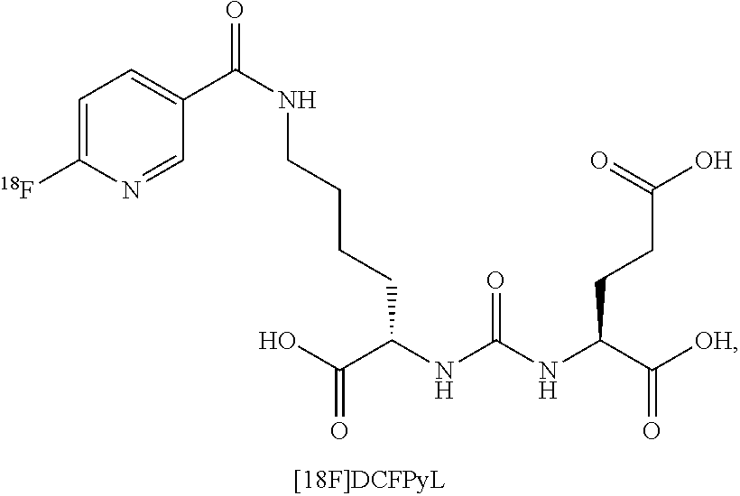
C1=C([18F])N=CC(C(NCCCCC(NC(NC(C([OH])=O)CCC(O)=O)=O)C(O)=O)=O)=C1
